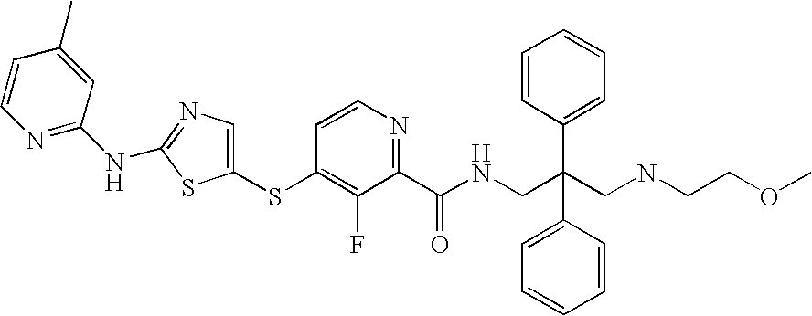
C1(SC2=C(F)C(C(=O)NCC(C3=CC=CC=C3)(C3=CC=CC=C3)CN(CCOC)C)=NC=C2)=CN=C(NC2=NC=CC(C)=C2)S1
